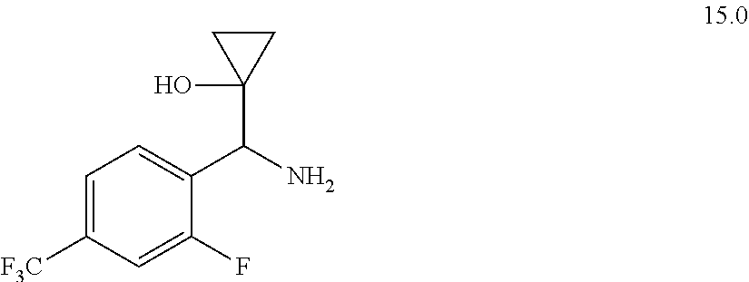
C1=C([F3C])C=C(F)C(C(N)C2(O)CC2)=C1
